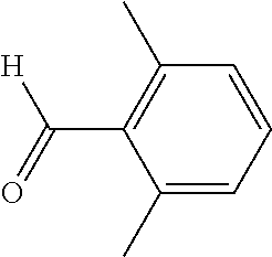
C1(C)=CC=CC(C)=C1C(=O)[H]
